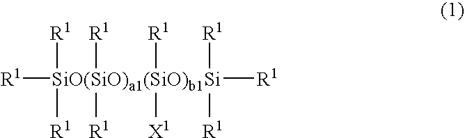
[R1][SiO(SiO)a1(SiO)b1Si]([R1])([R1])([R1])([R1])([R1])([X1])([R1])([R1])[R1]
